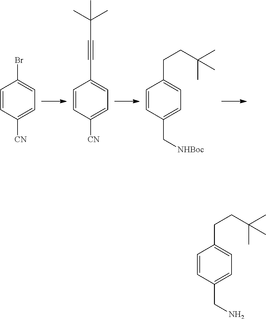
C1=CC([CN])=CC=C1Br.C1=CC([CN])=CC=C1C#CC(C)(C)C.C1=CC(C[NHBoc])=CC=C1CCC(C)(C)C.C1=CC(CN)=CC=C1CCC(C)(C)C
